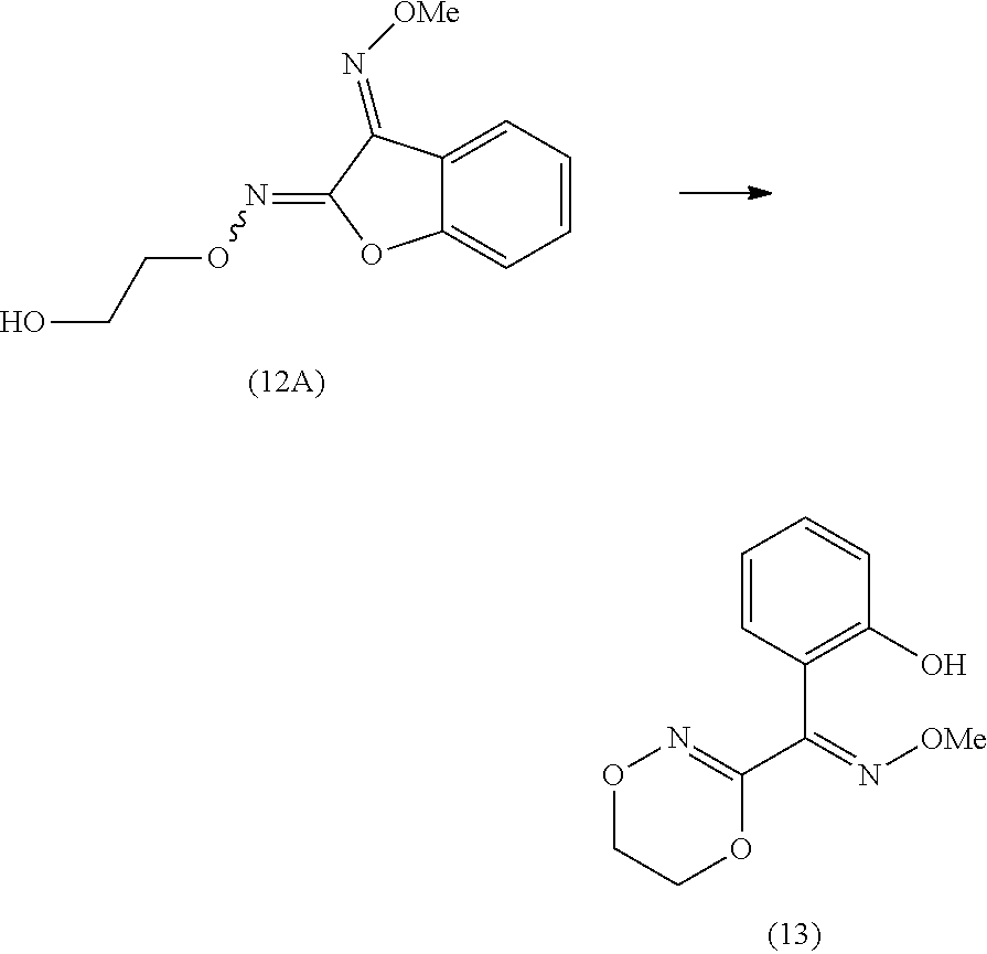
C1=CC(C(C2=NOCCO2)=N[OMe])=C(O)C=C1.C12=CC=CC=C1OC(=NOCCO)C2=N[OMe]
